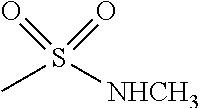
CS([NHCH3])(=O)=O
